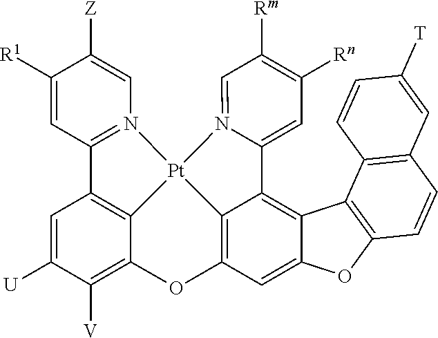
C1([R1])=CC2=N(C=C1[Z])[Pt]13C4=C2C=C([U])C([V])=C4OC2=C1C(=C1C(=C2)OC2=C1C1=C(C=C2)C=C([T])C=C1)C1=CC([Rn])=C([Rm])C=N13
